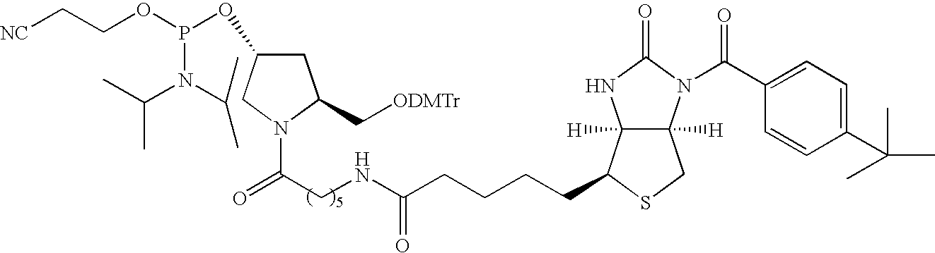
C(CCCCC1C2([H])C([H])(CS1)N(C(C1=CC=C(C(C)(C)C)C=C1)=O)C(=O)N2)(NCC(N1C(C[ODMTr])CC(OP(OCC[NC])N(C(C)C)C(C)C)C1)=O)=O
